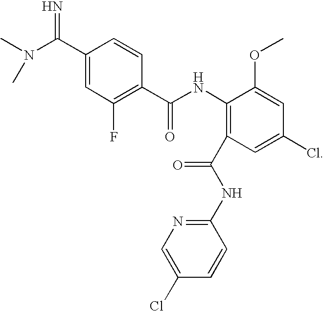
C1(NC(C2=C(F)C=C(C(N(C)C)=N)C=C2)=O)=C(C(=O)NC2=NC=C(Cl)C=C2)C=C(Cl)C=C1OC
